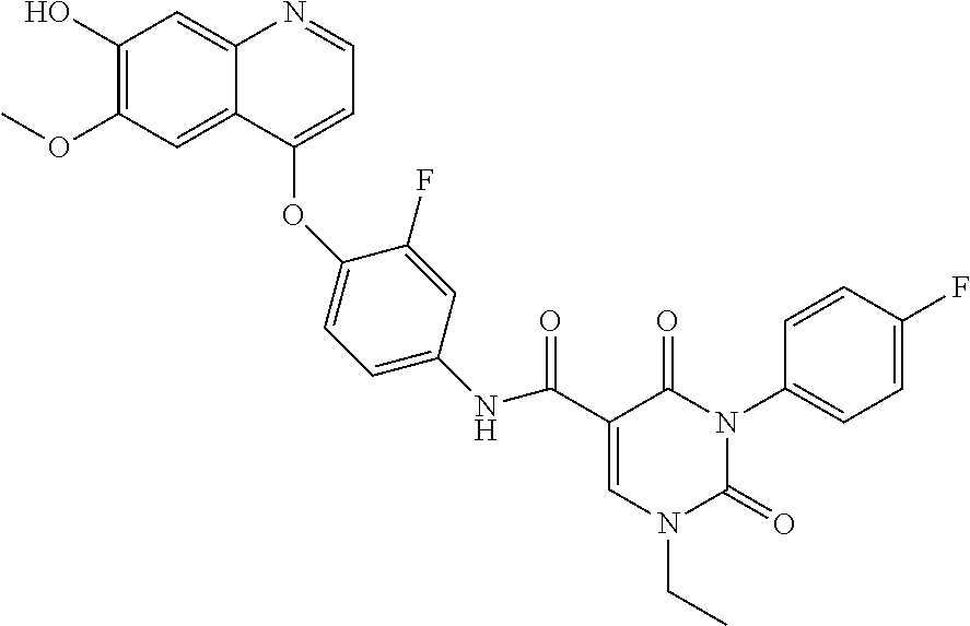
C1=C(C(NC2=CC=C(OC3=CC=NC4=CC(O)=C(OC)C=C43)C(F)=C2)=O)C(=O)N(C2=CC=C(F)C=C2)C(=O)N1CC
